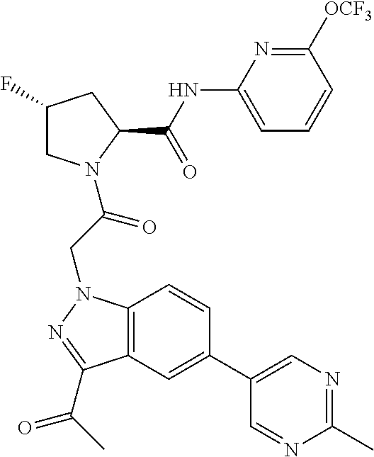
[OCF3]C1=NC(NC(C2CC(F)CN2C(CN2C3=C(C(C(C)=O)=N2)C=C(C2=CN=C(C)N=C2)C=C3)=O)=O)=CC=C1
